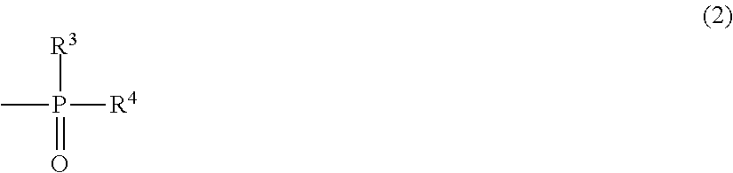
[R3]P(C)([R4])=O
